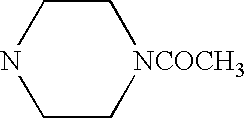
N1CC[NCOCH3]CC1
